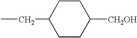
CCC1CCC([CH2OH])CC1
